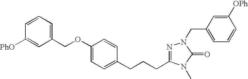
C(C1=CC=CC([PhO])=C1)OC1=CC=C(CCCC2=NN(CC3=CC=CC([OPh])=C3)C(=O)N2C)C=C1
